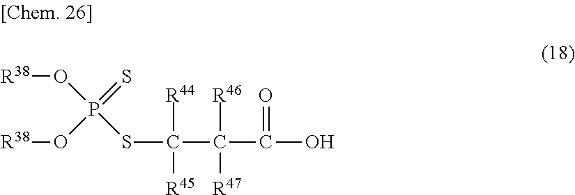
O(P(SC(C(C(=O)O)([R46])[R47])([R44])[R45])(=S)O[R38])[R38]
